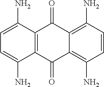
C1=CC(N)=C2C(=C1N)C(=O)C1=C(C2=O)C(N)=CC=C1N
